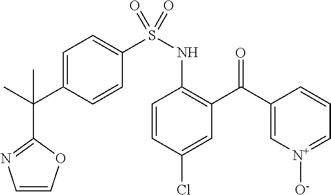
C1=C(C(C2=NC=CO2)(C)C)C=CC(S(NC2=C(C(C3=C[N+]([O-])=CC=C3)=O)C=C(Cl)C=C2)(=O)=O)=C1
